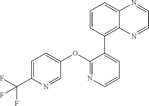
C1=C(C(F)(F)F)N=CC(OC2=NC=CC=C2C2=C3C(=CC=C2)N=CC=N3)=C1
